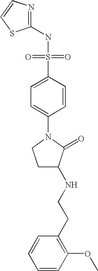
N1=C(NS(=O)(=O)C2=CC=C(N3CCC(NCCC4=C(OC)C=CC=C4)C3=O)C=C2)SC=C1
